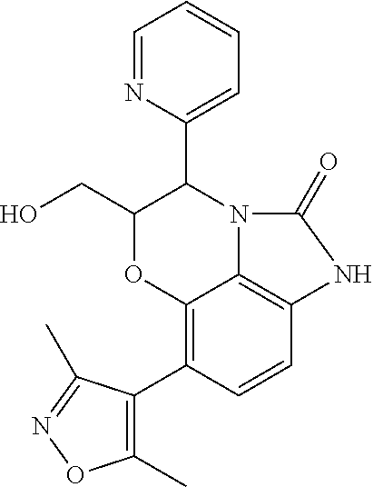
C12=C(C3=C(C)ON=C3C)C=CC3=C1N(C(C1=CC=CC=N1)C(CO)O2)C(=O)N3
